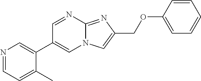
C1=NC2=NC(COC3=CC=CC=C3)=CN2C=C1C1=CN=CC=C1C
